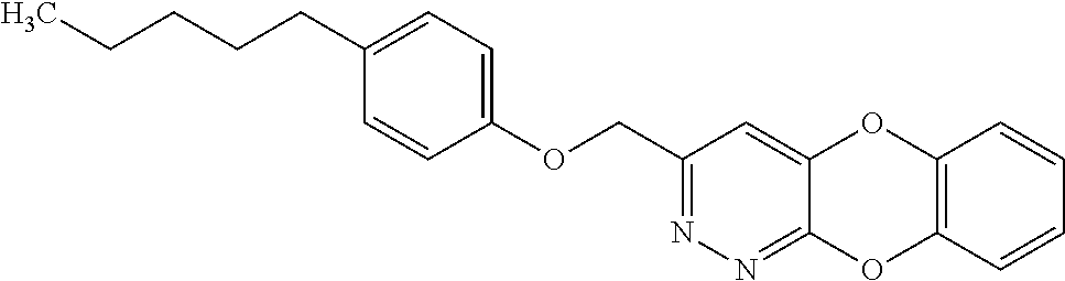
C1(COC2=CC=C(CCCCC)C=C2)=NN=C2C(=C1)OC1=C(O2)C=CC=C1
